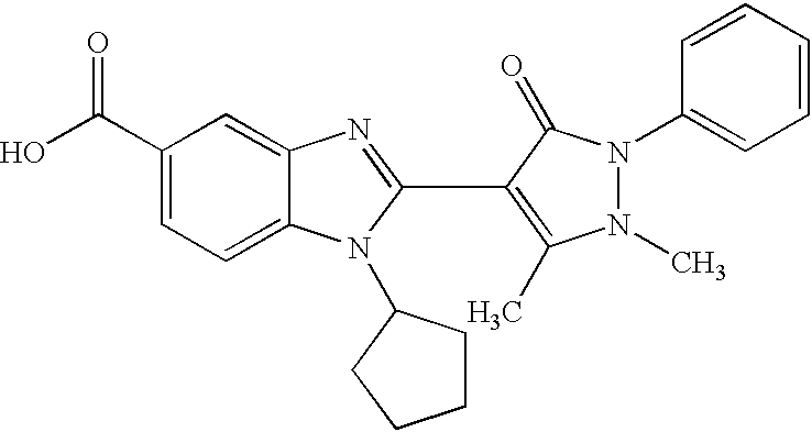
C1(C(O)=O)=CC=C2C(=C1)N=C(C1=C(C)N(C)N(C3=CC=CC=C3)C1=O)N2C1CCCC1
